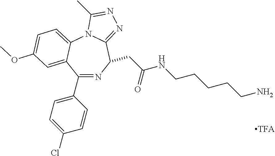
C1(C2=CC=C(Cl)C=C2)=NC(CC(NCCCCCN)=O)C2=NN=C(C)N2C2=CC=C(OC)C=C12
